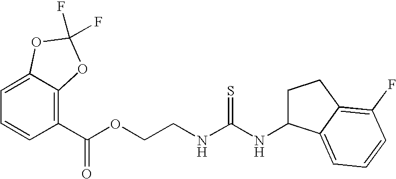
C1=C2C(=C(C(OCCNC(NC3CCC4=C(F)C=CC=C34)=S)=O)C=C1)OC(F)(F)O2
